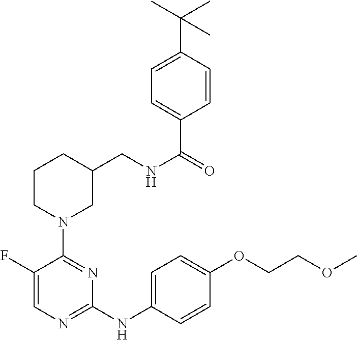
C1(F)=CN=C(NC2=CC=C(OCCOC)C=C2)N=C1N1CCCC(CNC(=O)C2=CC=C(C(C)(C)C)C=C2)C1
